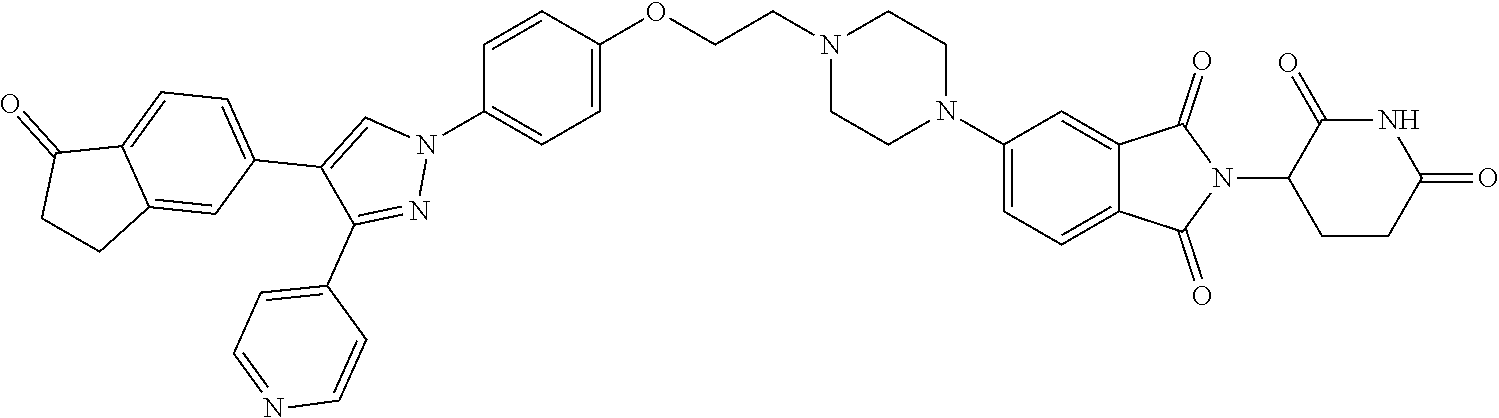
C1CC(=O)NC(=O)C1N1C(=O)C2=CC(N3CCN(CCOC4=CC=C(N5C=C(C6=CC=C7C(=C6)CCC7=O)C(C6=CC=NC=C6)=N5)C=C4)CC3)=CC=C2C1=O
